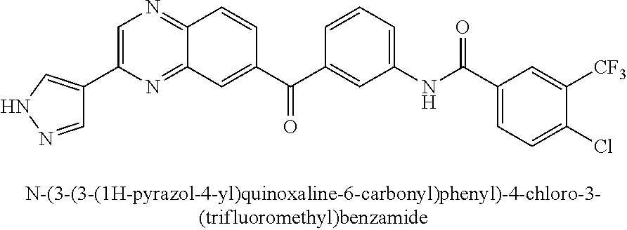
N1=C2C(=NC=C1C1=CNN=C1)C=CC(C(C1=CC(NC(C3=CC=C(Cl)C([CF3])=C3)=O)=CC=C1)=O)=C2
